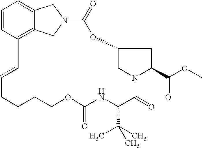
C1=CC2=C3C(=C1)CN(C3)C(=O)OC1CN(C(=O)C(C(C)(C)C)NC(=O)OCCCCC=C2)C(C(OC)=O)C1
